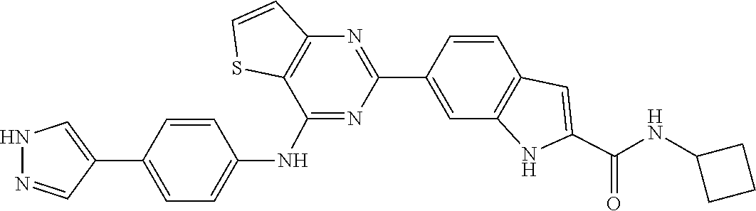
C1=CC2=C(C=C1C1=NC3=C(C(NC4=CC=C(C5=CNN=C5)C=C4)=N1)SC=C3)NC(C(NC1CCC1)=O)=C2
